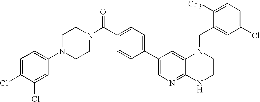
C1=C(Cl)C(Cl)=CC(N2CCN(C(C3=CC=C(C4=CN=C5C(=C4)N(CC4=CC(Cl)=CC=C4[CF3])CCN5)C=C3)=O)CC2)=C1
